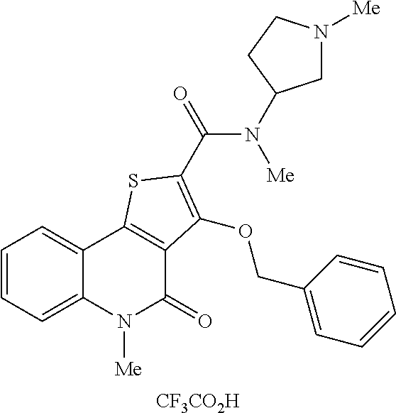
C1=CC=C2C(=C1)C1=C(C(=O)N2[Me])C(OCC2=CC=CC=C2)=C(C(N([Me])C2CN([Me])CC2)=O)S1.[CF3CO2H]
